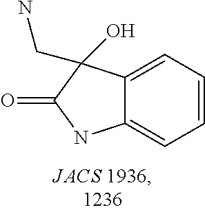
C1=CC=C2C(=C1)NC(=O)C2(CN)O
